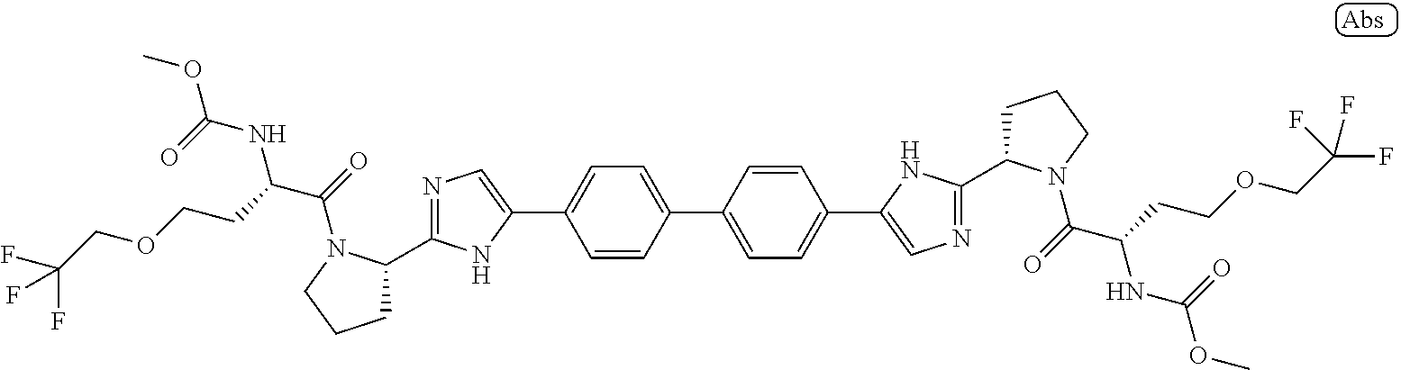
C1=CC(C2=CC=C(C3=CN=C(C4CCCN4C(=O)C(CCOCC(F)(F)F)NC(OC)=O)N3)C=C2)=CC=C1C1=CN=C(C2CCCN2C(=O)C(CCOCC(F)(F)F)NC(OC)=O)N1
